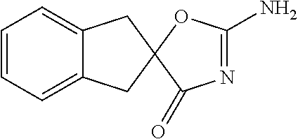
C1=CC=C2C(=C1)CC1(C2)C(=O)N=C(N)O1
